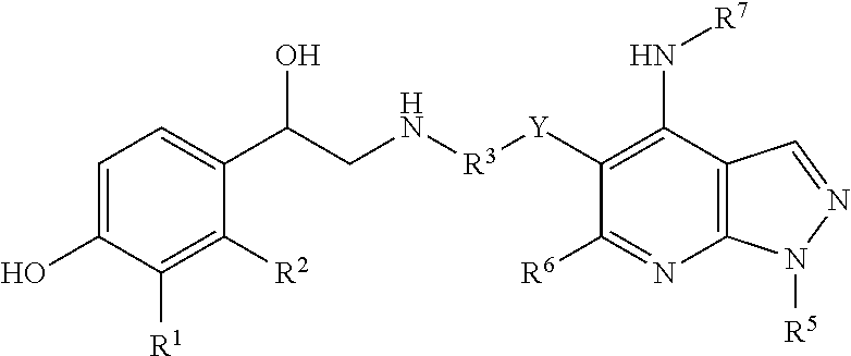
C1=C(O)C([R1])=C([R2])C(C(CN[R3][Y]C2=C(N[R7])C3=C(N=C2[R6])N([R5])N=C3)O)=C1
